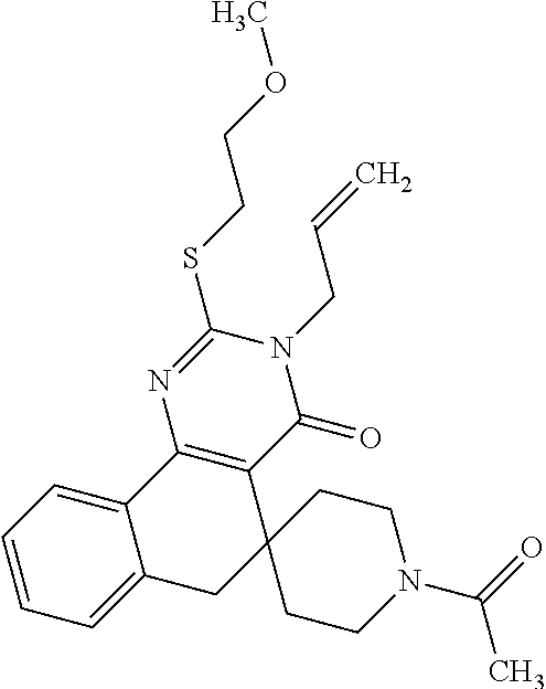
C1=CC=C2C(=C1)CC1(C3=C2N=C(SCCOC)N(CC=C)C3=O)CCN(C(=O)C)CC1
